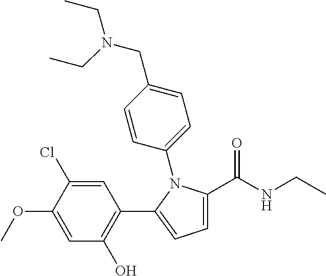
C1=C(C(NCC)=O)N(C2=CC=C(CN(CC)CC)C=C2)C(C2=C(O)C=C(OC)C(Cl)=C2)=C1
